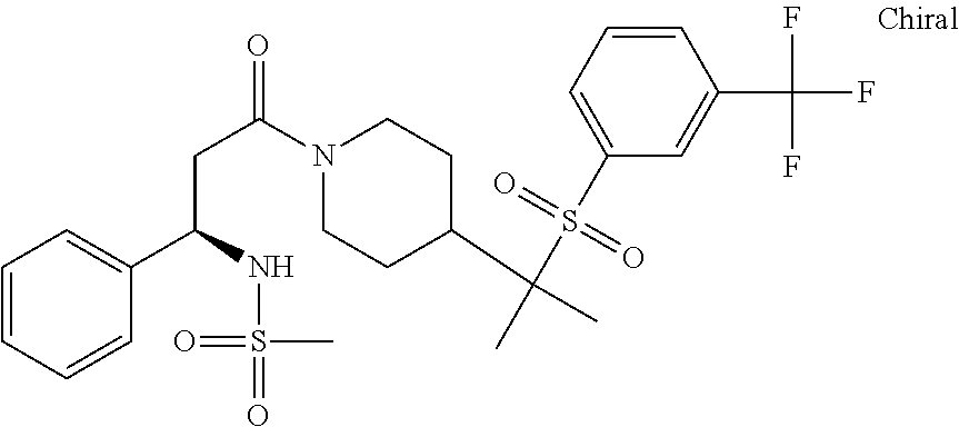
C(CC(N1CCC(C(S(C2=CC=CC(C(F)(F)F)=C2)(=O)=O)(C)C)CC1)=O)(C1=CC=CC=C1)NS(C)(=O)=O
